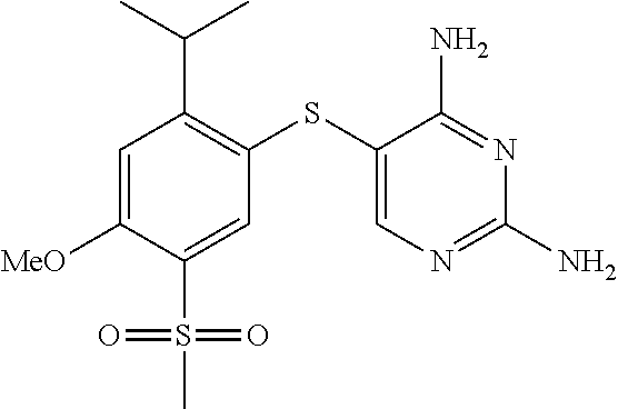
C1=C([MeO])C(S(C)(=O)=O)=CC(SC2=CN=C(N)N=C2N)=C1C(C)C
